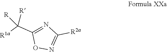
N1=C([R2a])N=C(C([R1a])([R])[R])O1
